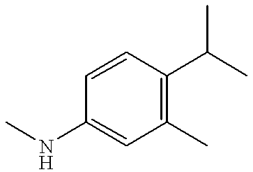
C1(C)=C(C(C)C)C=CC(NC)=C1
